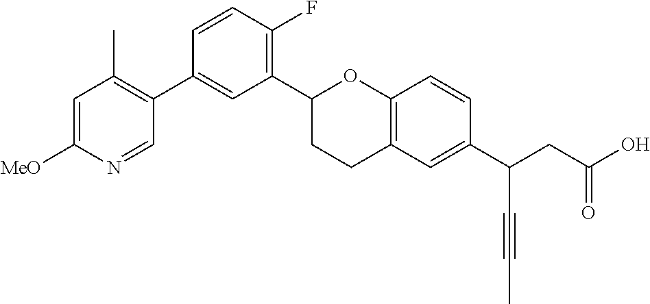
C1(C2CCC3=C(O2)C=CC(C(CC(O)=O)C#CC)=C3)=C(F)C=CC(C2=C(C)C=C([MeO])N=C2)=C1
